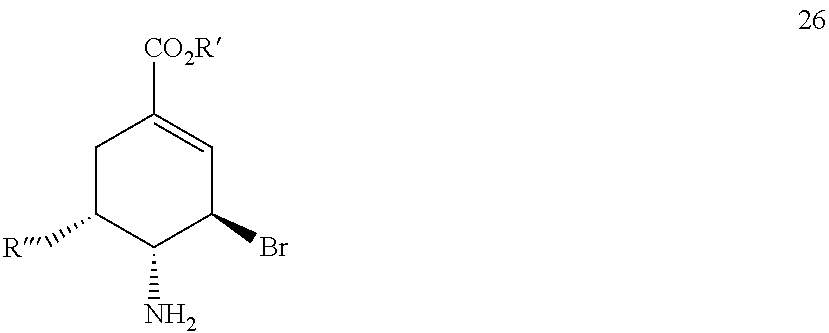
C1C([R])C(N)C(Br)C=C1[CO2R]
